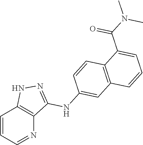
C1=CC=NC2=C1NN=C2NC1=CC2=C(C=C1)C(C(N(C)C)=O)=CC=C2
